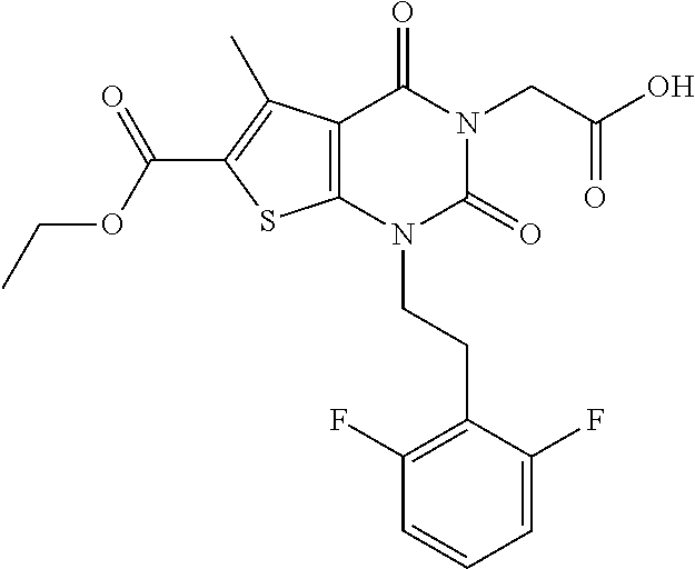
C12=C(N(CCC3=C(F)C=CC=C3F)C(=O)N(CC(O)=O)C1=O)SC(C(OCC)=O)=C2C
